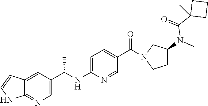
C1=C(C(NC2=CC=C(C(=O)N3CC(N(C)C(C4(C)CCC4)=O)CC3)C=N2)C)C=C2C(=N1)NC=C2
